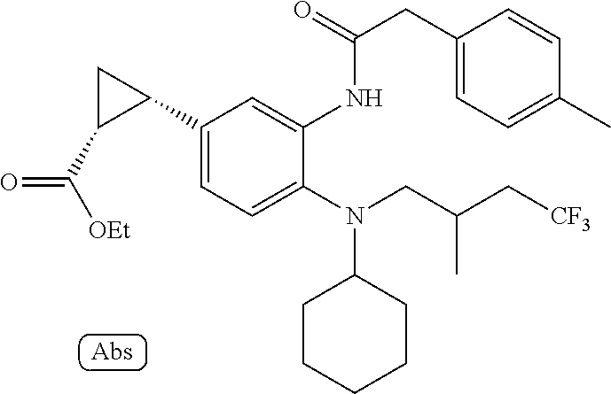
C1(C2CC2C([OEt])=O)=CC=C(N(CC(C[CF3])C)C2CCCCC2)C(NC(CC2=CC=C(C)C=C2)=O)=C1
